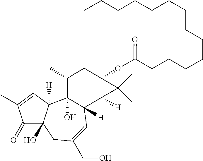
C1(=O)C2(O)C([H])(C=C1C)C1(O)C([H])(C=C(CO)C2)C2([H])C(OC(CCCCCCCCCCCCC)=O)(CC1C)C2(C)C
